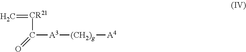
C([A3][(CH2)g][A4])([CR21]=C)=O
